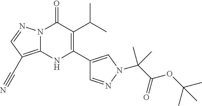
N12C(=C(C#N)C=N1)NC(C1=CN(C(C(OC(C)(C)C)=O)(C)C)N=C1)=C(C(C)C)C2=O
